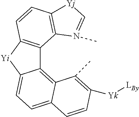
C12=C3C(=CC=C1[Yi]C1=C2C2=C(C=C1)[Yj]C=N2C)C=CC([Yk][LBy])=C3C
